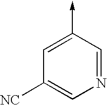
C1(->C)=CC([NC])=CN=C1
